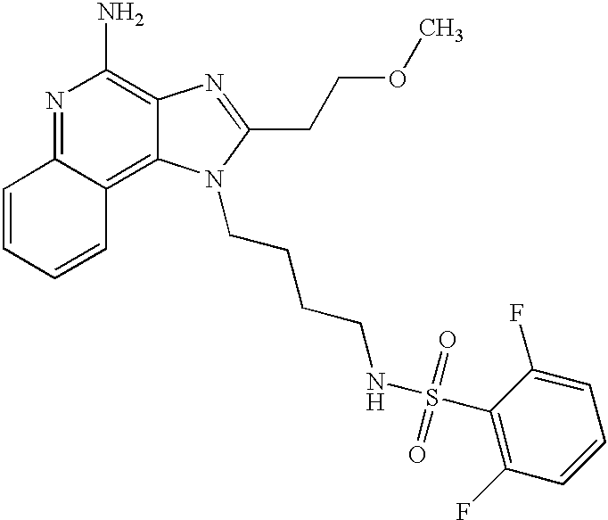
N1=C2C(=C3C(=C1N)N=C(CCOC)N3CCCCNS(C1=C(F)C=CC=C1F)(=O)=O)C=CC=C2
